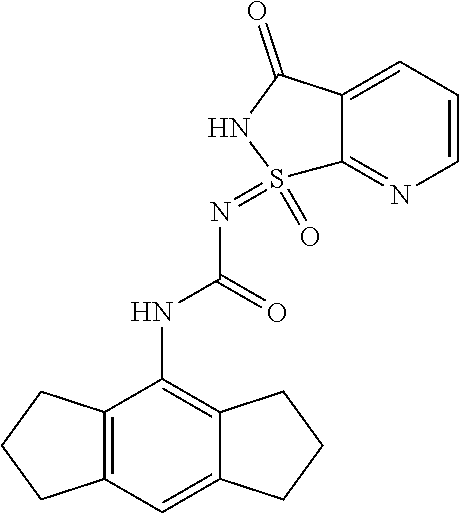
C12=C(C=C3C(=C1NC(N=S1(=O)C4=NC=CC=C4C(=O)N1)=O)CCC3)CCC2
